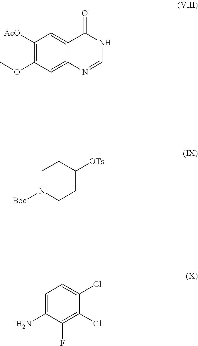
C1([AcO])=C(OC)C=C2C(=C1)C(=O)NC=N2.C1N([Boc])CCC([OTs])C1.C1=C(N)C(F)=C(Cl)C(Cl)=C1
